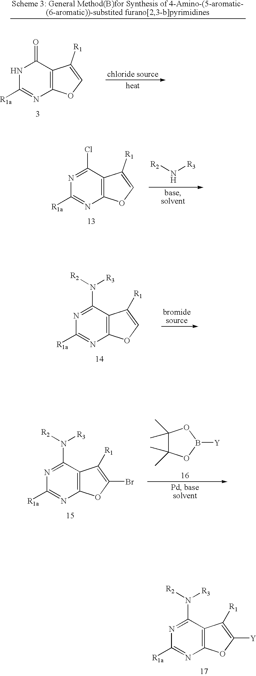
N1C([R1a])=NC2=C(C1=O)C([R1])=CO2.N1=C(Cl)C2=C(N=C1[R1a])OC=C2[R1].[R2]N[R3].C12=C(C(N([R2])[R3])=NC([R1a])=N1)C([R1])=CO2.C12=C(C(N([R2])[R3])=NC([R1a])=N1)C([R1])=C(Br)O2.C1(C)(C)C(C)(C)OB([Y])O1.C12=C(C(N([R2])[R3])=NC([R1a])=N1)C([R1])=C([Y])O2
